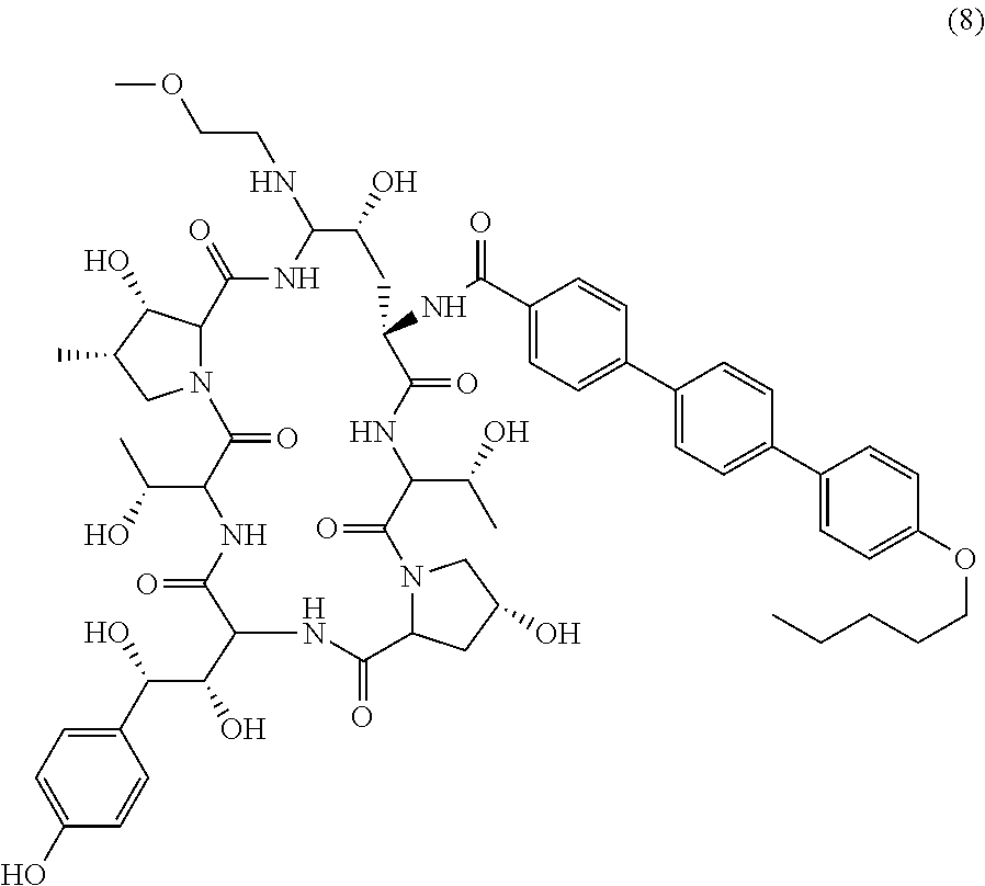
N12C(C(O)C(C)C1)C(=O)NC(NCCOC)C(O)CC(NC(C1=CC=C(C3=CC=C(C4=CC=C(OCCCCC)C=C4)C=C3)C=C1)=O)C(=O)NC(C(O)C)C(=O)N1C(CC(O)C1)C(=O)NC(C(C(C1=CC=C(O)C=C1)O)O)C(=O)NC(C(C)O)C2=O
